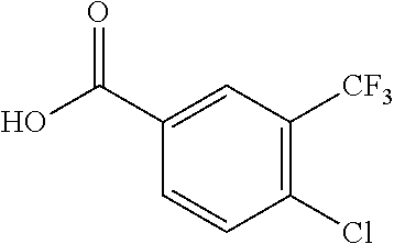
C1(C(O)=O)=CC([CF3])=C(Cl)C=C1
